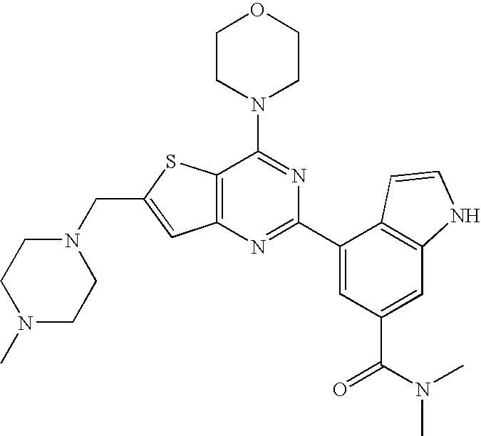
N1(CC2=CC3=C(S2)C(N2CCOCC2)=NC(C2=CC(C(=O)N(C)C)=CC4=C2C=CN4)=N3)CCN(C)CC1
